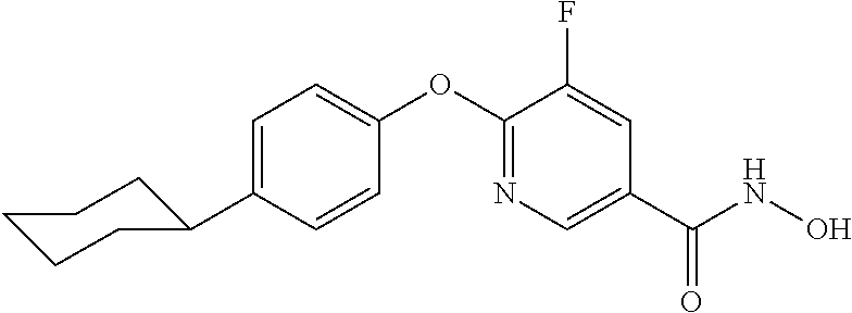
C1(OC2=NC=C(C(NO)=O)C=C2F)=CC=C(C2CCCCC2)C=C1
